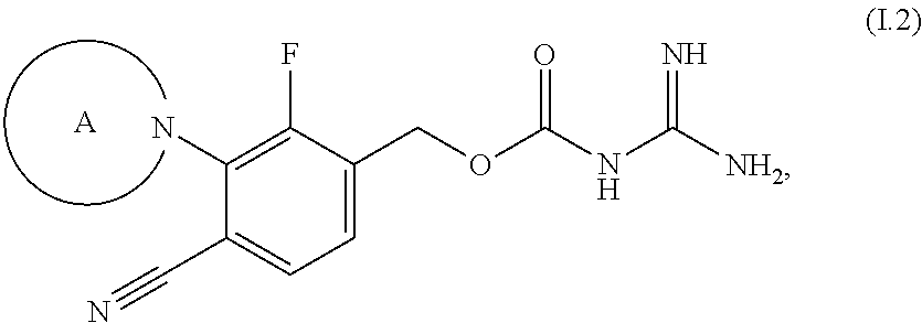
C1=C(COC(NC([NH2])=N)=O)C(F)=C(N)C(C#N)=C1.[A]
